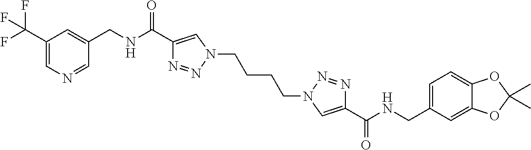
C1(CNC(C2=CN(CCCCN3C=C(C(NCC4=CC=C5C(=C4)OC(C)(C)O5)=O)N=N3)N=N2)=O)=CC(C(F)(F)F)=CN=C1
